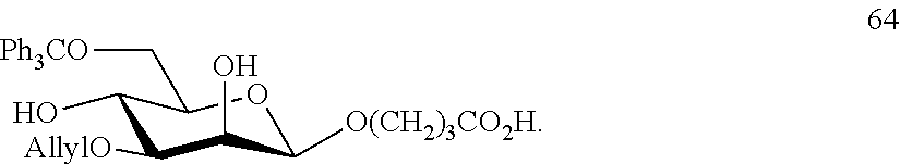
C1(O)C([AllylO])C(O)C([O(CH2)3CO2H])OC1C[Ph3CO]
